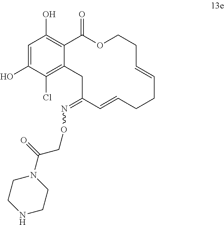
C1=C(O)C(Cl)=C2C(=C1O)C(=O)OCCC=CCCC=CC(=NOCC(N1CCNCC1)=O)C2
